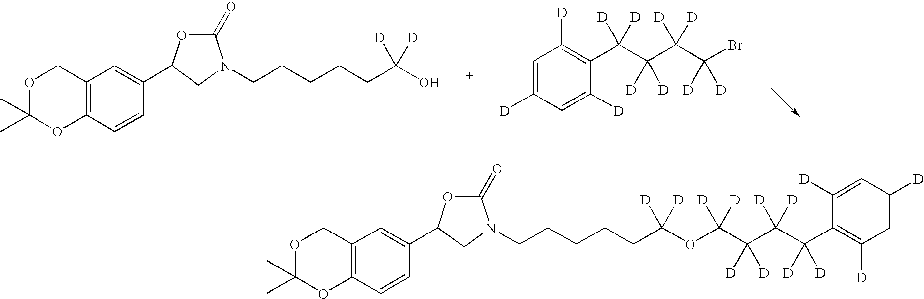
O1C(C)(C)OC2=C(C1)C=C(C1OC(=O)N(CCCCCC(O)([D])[D])C1)C=C2.C1=C([D])C=C([D])C(C([D])(C(C(C(Br)([D])[D])([D])[D])([D])[D])[D])=C1[D].O1C(C)(C)OC2=C(C1)C=C(C1OC(=O)N(CCCCCC(OC(C(C(C(C3=C([D])C=C([D])C=C3[D])([D])[D])([D])[D])([D])[D])([D])[D])([D])[D])C1)C=C2
